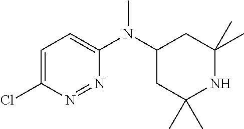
C1=C(Cl)N=NC(N(C2CC(C)(C)NC(C)(C)C2)C)=C1
